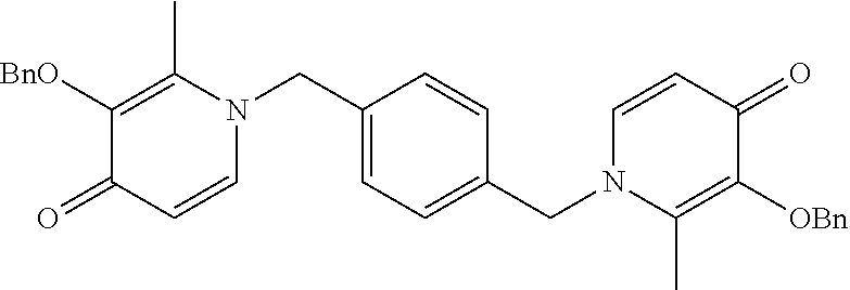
C1(CN2C(C)=C([BnO])C(=O)C=C2)=CC=C(CN2C(C)=C([OBn])C(=O)C=C2)C=C1
